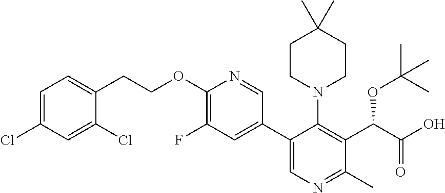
C1CN(C2=C(C(C(O)=O)OC(C)(C)C)C(C)=NC=C2C2=CC(F)=C(OCCC3=CC=C(Cl)C=C3Cl)N=C2)CCC1(C)C
